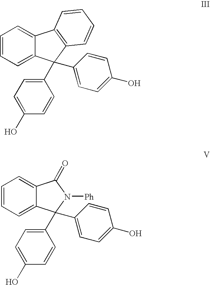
C1=CC=C2C(=C1)C(=O)N([Ph])C2(C1=CC=C(O)C=C1)C1=CC=C(O)C=C1.C1=CC=C2C(=C1)C1=C(C2(C2=CC=C(O)C=C2)C2=CC=C(O)C=C2)C=CC=C1
